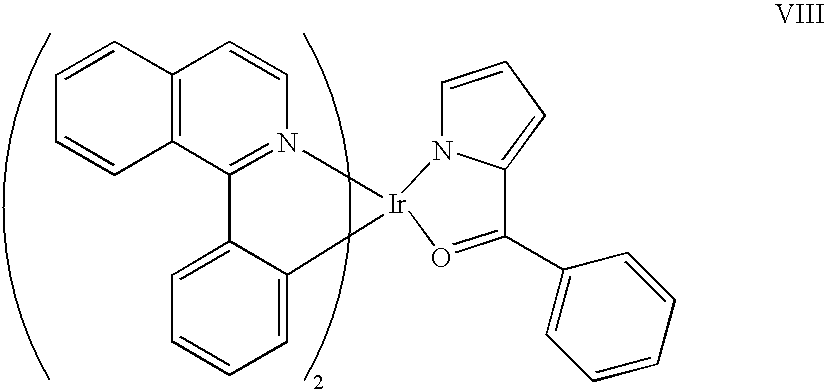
C1=CC2=C(C=C1)C=CN1=C2C2=CC=CC=C2[Ir]12N1C=CC=C1C(C1=CC=CC=C1)=O2
